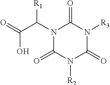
N1(C(C(O)=O)[R1])C(=O)N([R2])C(=O)N([R3])C1=O
